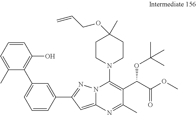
C1=CC=C(C)C(C2=CC=CC(C3=NN4C(=C3)N=C(C)C(C(C(OC)=O)OC(C)(C)C)=C4N3CCC(C)(OCC=C)CC3)=C2)=C1O
